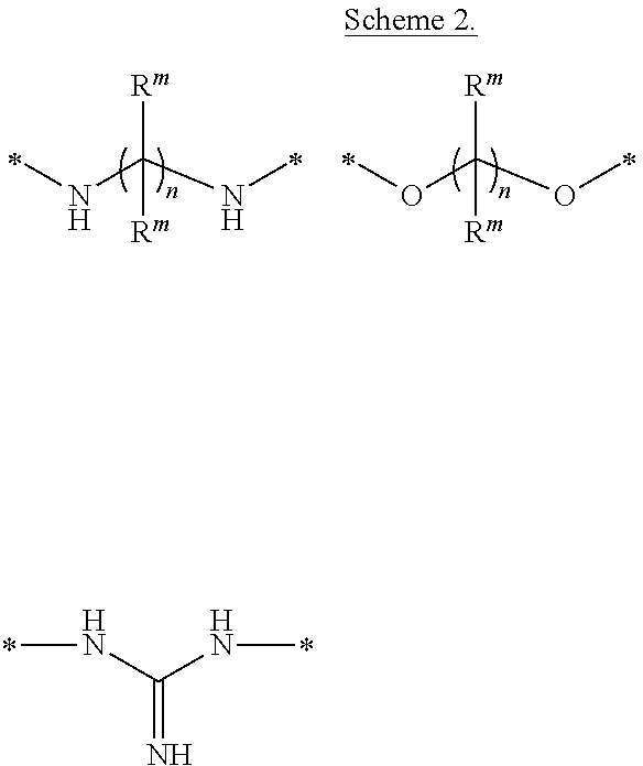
[Rm]C(NC)(NC)[Rm].[Rm]C(OC)(OC)[Rm].N(C(NC)=N)C
